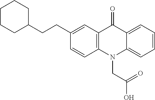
C12=C(C=C(CCC3CCCCC3)C=C1)C(=O)C1=CC=CC=C1N2CC(=O)O
